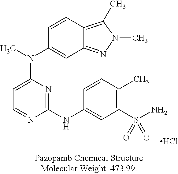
C1(NC2=CC(S(N)(=O)=O)=C(C)C=C2)=NC(N(C)C2=CC3=NN(C)C(C)=C3C=C2)=CC=N1.Cl
